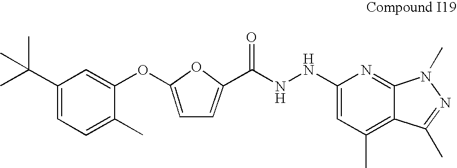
CC(C1=CC=C(C)C(OC2=CC=C(C(NNC3=CC(C)=C4C(=N3)N(C)N=C4C)=O)O2)=C1)(C)C
